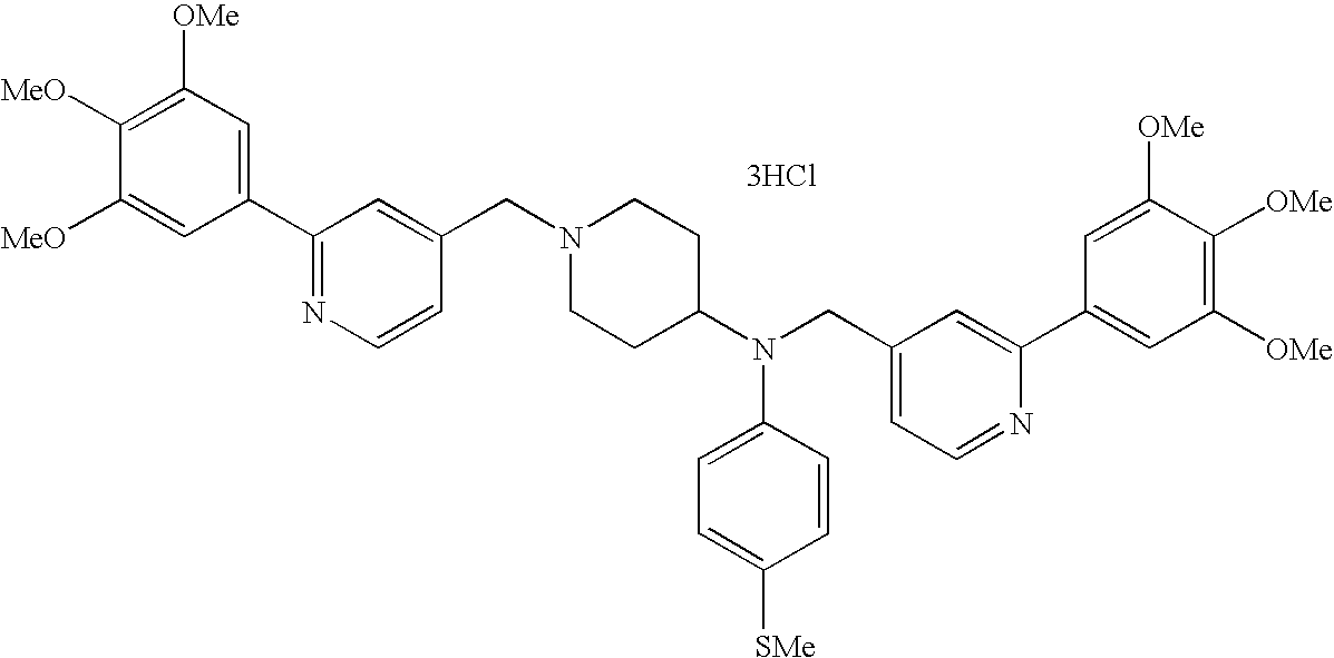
C1=C([MeO])C([MeO])=C([OMe])C=C1C1=NC=CC(CN2CCC(N(CC3=CC=NC(C4=CC([OMe])=C([OMe])C([OMe])=C4)=C3)C3=CC=C([SMe])C=C3)CC2)=C1.[3HCl]
